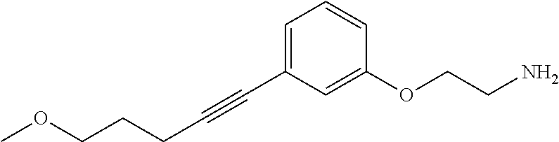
C1=C(C#CCCCOC)C=C(OCCN)C=C1
